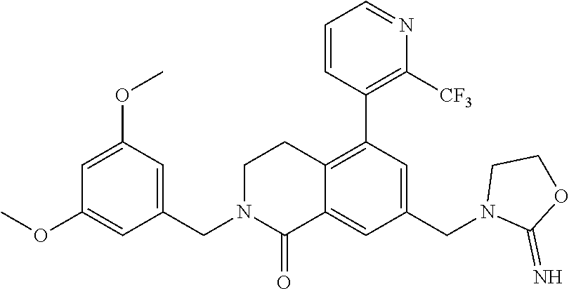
C1(CN2C(=O)C3=CC(CN4C(=N)OCC4)=CC(C4=C([CF3])N=CC=C4)=C3CC2)=CC(OC)=CC(OC)=C1
